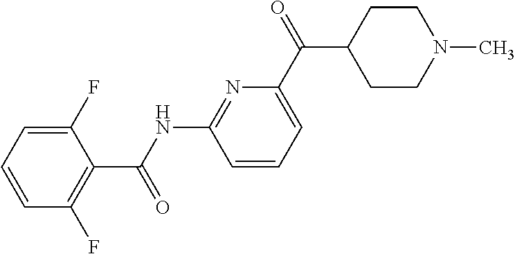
C(NC1=NC(C(C2CCN(C)CC2)=O)=CC=C1)(=O)C1=C(F)C=CC=C1F
